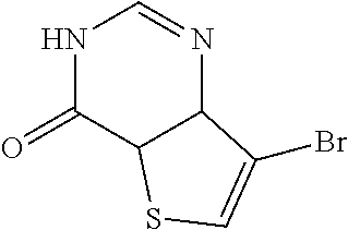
N1C(=O)C2C(N=C1)C(Br)=CS2
